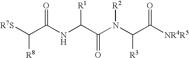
[R7S]C([R8])C(NC(C(N(C(C([NR4R5])=O)[R3])[R2])=O)[R1])=O
